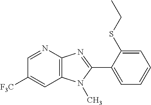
C12=C(N(C)C(C3=CC=CC=C3SCC)=N1)C=C([F3C])C=N2
